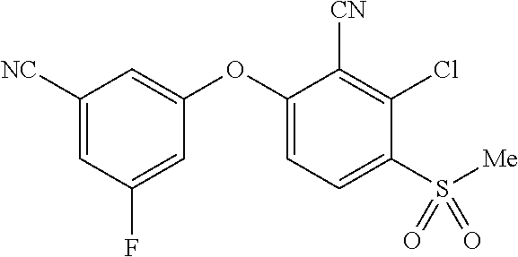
C1([NC])=CC(F)=CC(OC2=CC=C(S(=O)(=O)[Me])C(Cl)=C2[CN])=C1
